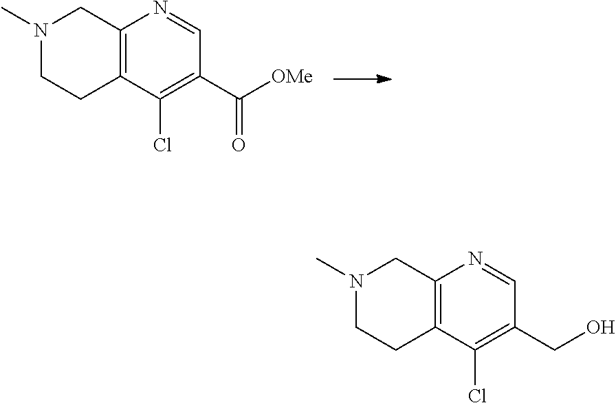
C12=C(N=CC(CO)=C1Cl)CN(C)CC2.C12=C(N=CC(C([OMe])=O)=C1Cl)CN(C)CC2
